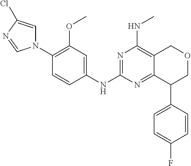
N1(C2=C(OC)C=C(NC3=NC(NC)=C4C(=N3)C(C3=CC=C(F)C=C3)COC4)C=C2)C=C(Cl)N=C1
